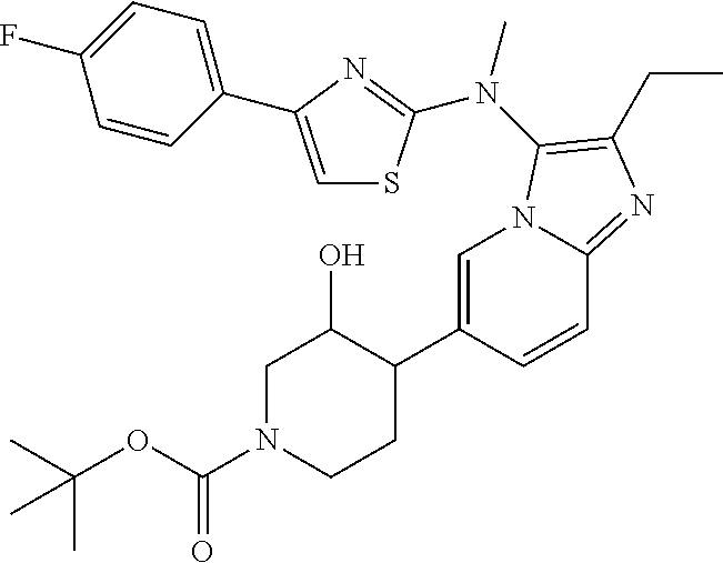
C1=C(C2C(O)CN(C(OC(C)(C)C)=O)CC2)C=CC2=NC(CC)=C(N(C)C3=NC(C4=CC=C(F)C=C4)=CS3)N12
